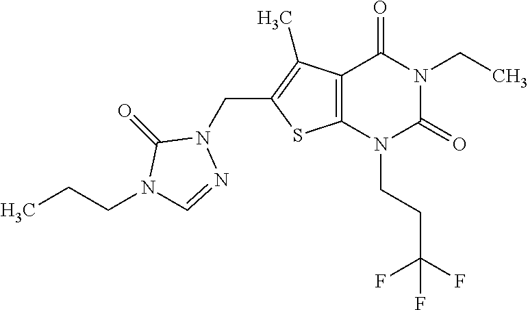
C12=C(N(CCC(F)(F)F)C(=O)N(CC)C1=O)SC(CN1C(=O)N(CCC)C=N1)=C2C
